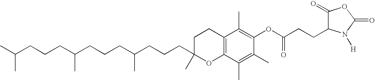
CC(CCCC(CCCC(CCCC1(C)OC2=C(CC1)C(C)=C(OC(CCC1C(=O)OC(=O)N1[H])=O)C(C)=C2C)C)C)C
